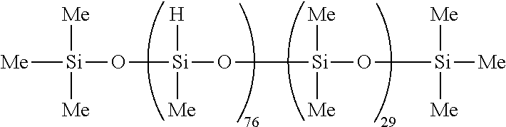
[Me][Si]([Me])(O[Si]([H])([Me])O[Si]([Me])([Me])O[Si]([Me])([Me])[Me])[Me]
